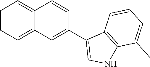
C1=CC=C2C(=C1)C=CC(C1=CNC3=C1C=CC=C3C)=C2
